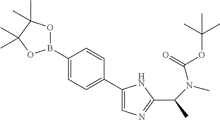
C1(B2OC(C)(C)C(C)(C)O2)=CC=C(C2=CN=C(C(C)N(C(=O)OC(C)(C)C)C)N2)C=C1
